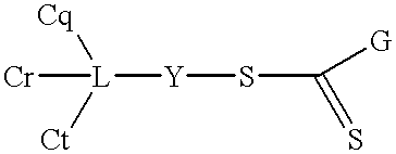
[Cr][L]([Cq])([Ct])[Y]SC(=S)[G]
